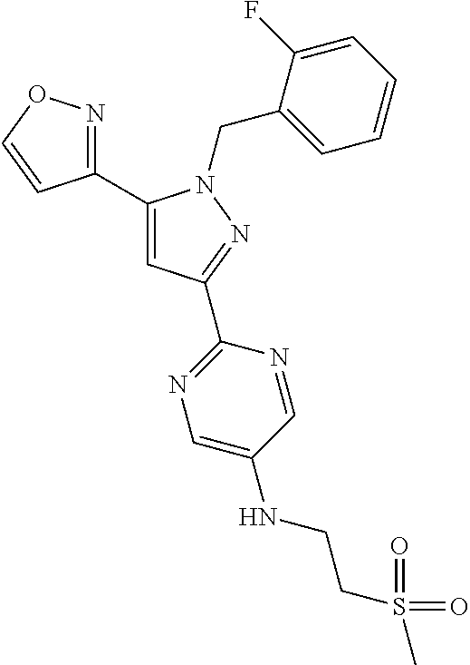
C1(C2=CC(C3=NC=C(NCCS(C)(=O)=O)C=N3)=NN2CC2=CC=CC=C2F)=NOC=C1
